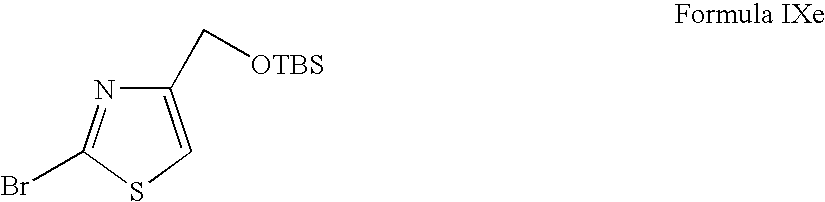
C1(C[OTBS])=CSC(Br)=N1
